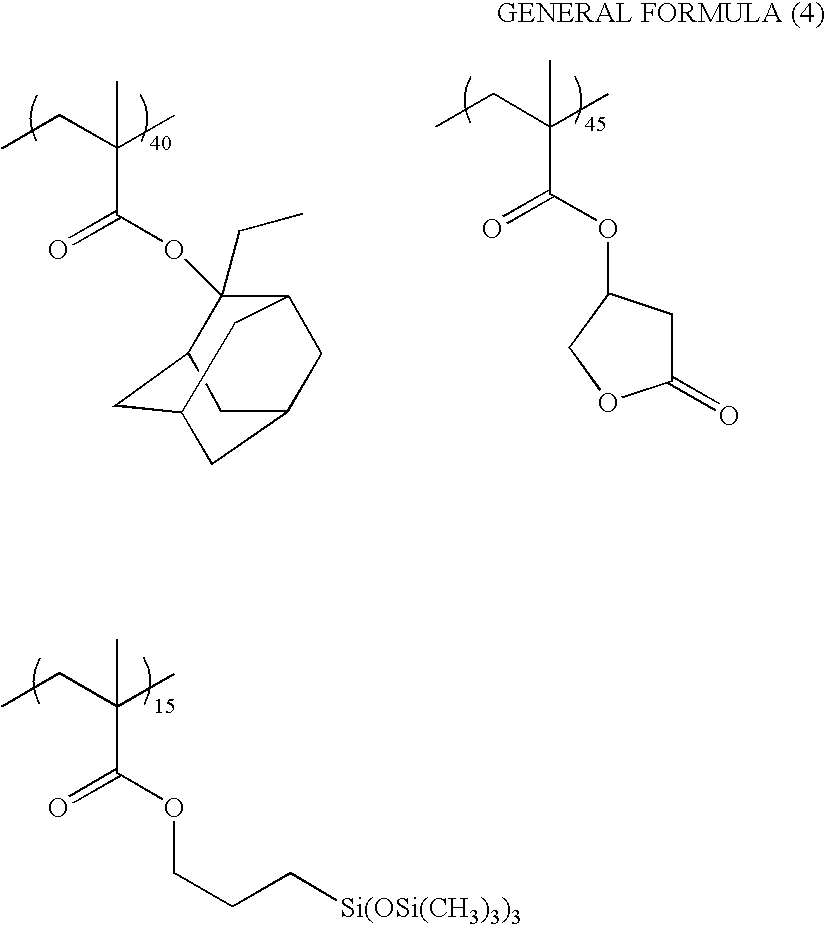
C(C(=O)OCCC[Si(OSi(CH3)3)3])(C)(CC)C.C(C(=O)OC1(CC)C2CC3CC(CC1C3)C2)(C)(CC)C.C(C(=O)OC1CC(=O)OC1)(C)(CC)C
